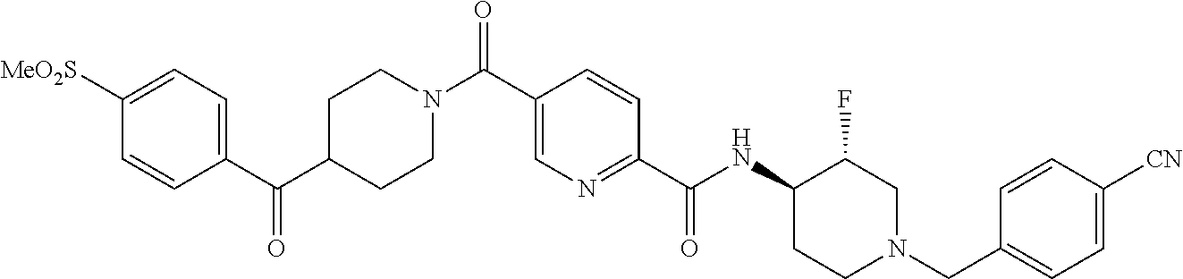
C1(C(C2CCN(C(C3=CN=C(C(NC4CCN(CC5=CC=C([CN])C=C5)CC4F)=O)C=C3)=O)CC2)=O)=CC=C([MeO2S])C=C1
